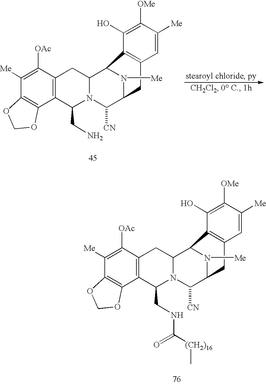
C1([Me])=C([OAc])C2=C(C3=C1OCO3)C(CNC(=O)[(CH2)16]C)N1C(C3N([Me])C(C1[CN])CC1=C3C(O)=C([OMe])C([Me])=C1)C2.C1([Me])=C([OAc])C2=C(C3=C1OCO3)C(CN)N1C(C3N([Me])C(C1[CN])CC1=C3C(O)=C([OMe])C([Me])=C1)C2
